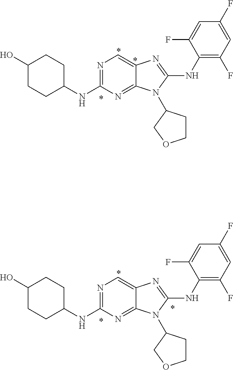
N1=C(NC2CCC(O)CC2)N=C2C(=C1)N=C(NC1=C(F)C=C(F)C=C1F)N2C1CCOC1.N1=C(NC2CCC(O)CC2)N=C2C(=C1)N=C(NC1=C(F)C=C(F)C=C1F)N2C1CCOC1
